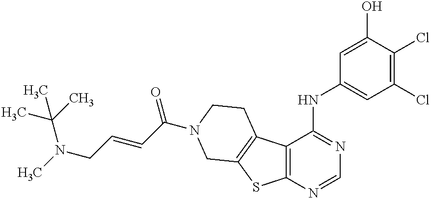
C12=C(C(NC3=CC(Cl)=C(Cl)C(O)=C3)=NC=N1)C1=C(S2)CN(C(C=CCN(C)C(C)(C)C)=O)CC1
